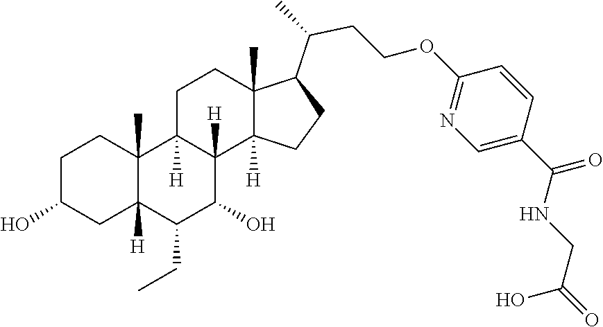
C1(CC)C(O)C2([H])C([H])(C3(C)C1([H])CC(O)CC3)CCC1(C)C(C(CCOC3=NC=C(C(NCC(=O)O)=O)C=C3)C)CCC12[H]
